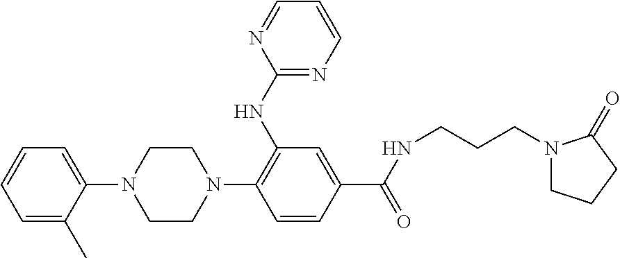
C1=CC=C(C)C(N2CCN(C3=C(NC4=NC=CC=N4)C=C(C(NCCCN4CCCC4=O)=O)C=C3)CC2)=C1
